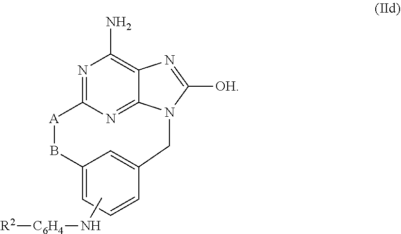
N1=C2N=C3C(=C1N)N=C([OH])N3CC1=CC(=CC=C1)B[A]2.[R2][C6H4]NC
